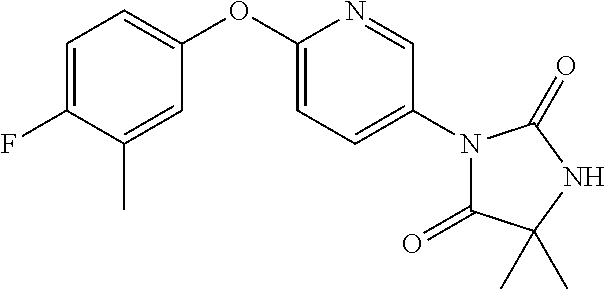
C1=C(OC2=CC=C(F)C(C)=C2)N=CC(N2C(=O)C(C)(C)NC2=O)=C1
